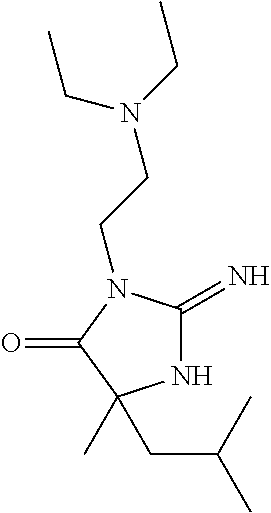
N1C(=N)N(CCN(CC)CC)C(=O)C1(C)CC(C)C
